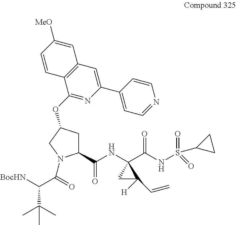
C1(C(=O)NC2(C(=O)NS(=O)(=O)C3CC3)CC2([H])C=C)CC(OC2=NC(C3=CC=NC=C3)=CC3=C2C=CC([MeO])=C3)CN1C(=O)C([BocHN])C(C)(C)C
